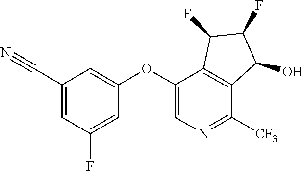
O(C1=CN=C([CF3])C2=C1C(F)C(F)C2O)C1=CC(C#N)=CC(F)=C1
